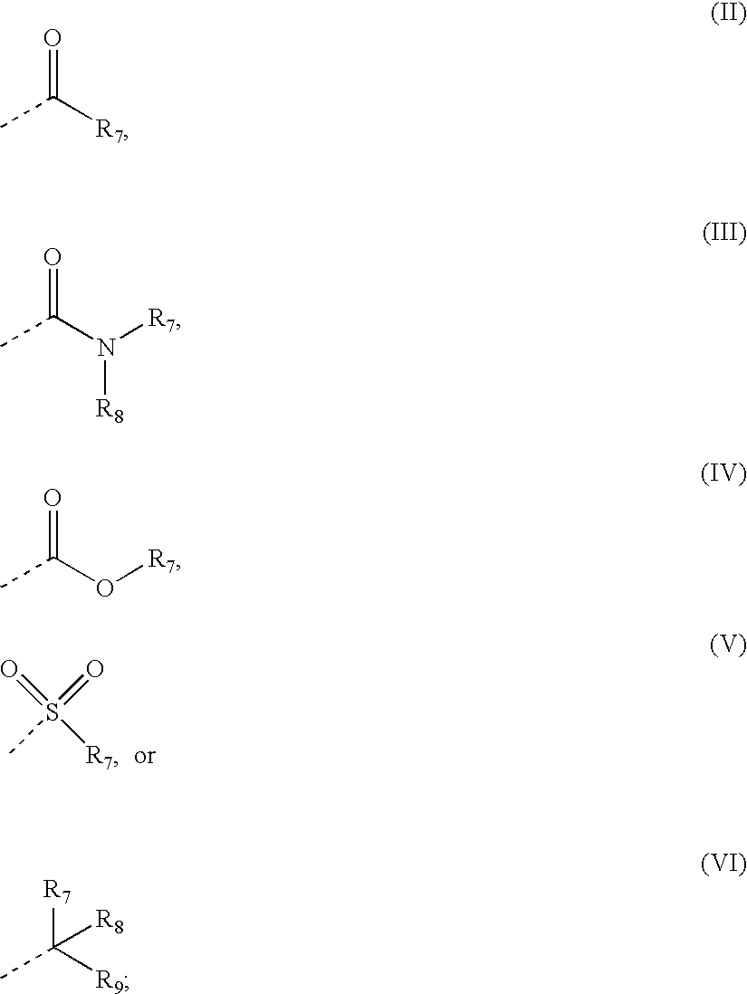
CS([R7])(=O)=O.O=C([R7])C.O=C(N([R7])[R8])C.O=C(O[R7])C.[R7]C([R9])(C)[R8]
